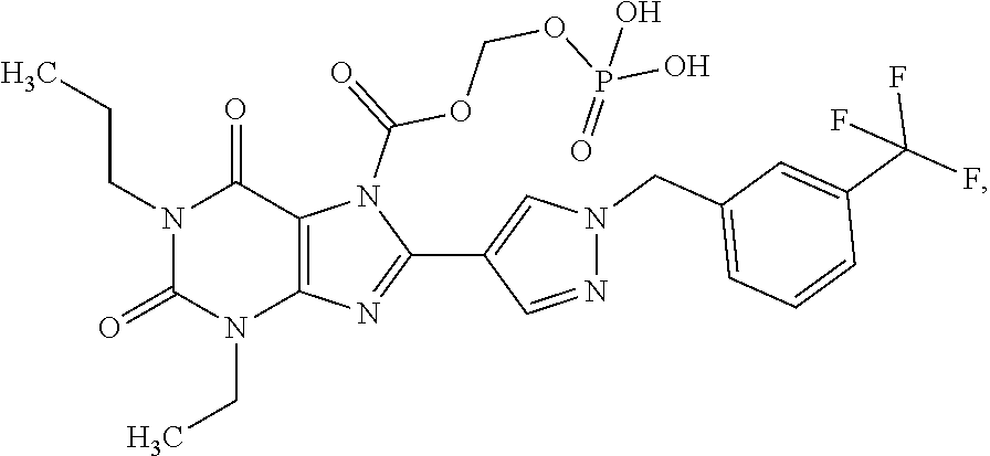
N1(CCC)C(=O)N(CC)C2=C(C1=O)N(C(OCOP(O)(=O)O)=O)C(C1=CN(CC3=CC=CC(C(F)(F)F)=C3)N=C1)=N2
